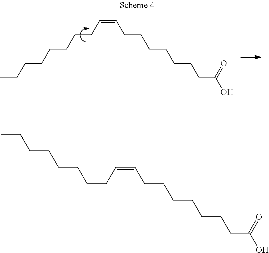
CCCCCCCCC=CCCCCCCCC(O)=O.CCCCCCCCC=CCCCCCCCC(O)=O
